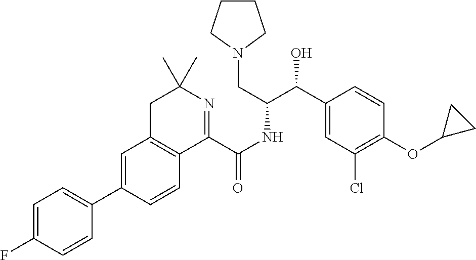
C1=C(C2=CC=C(F)C=C2)C=CC2=C1CC(C)(C)N=C2C(NC(C(C1=CC(Cl)=C(OC2CC2)C=C1)O)CN1CCCC1)=O
